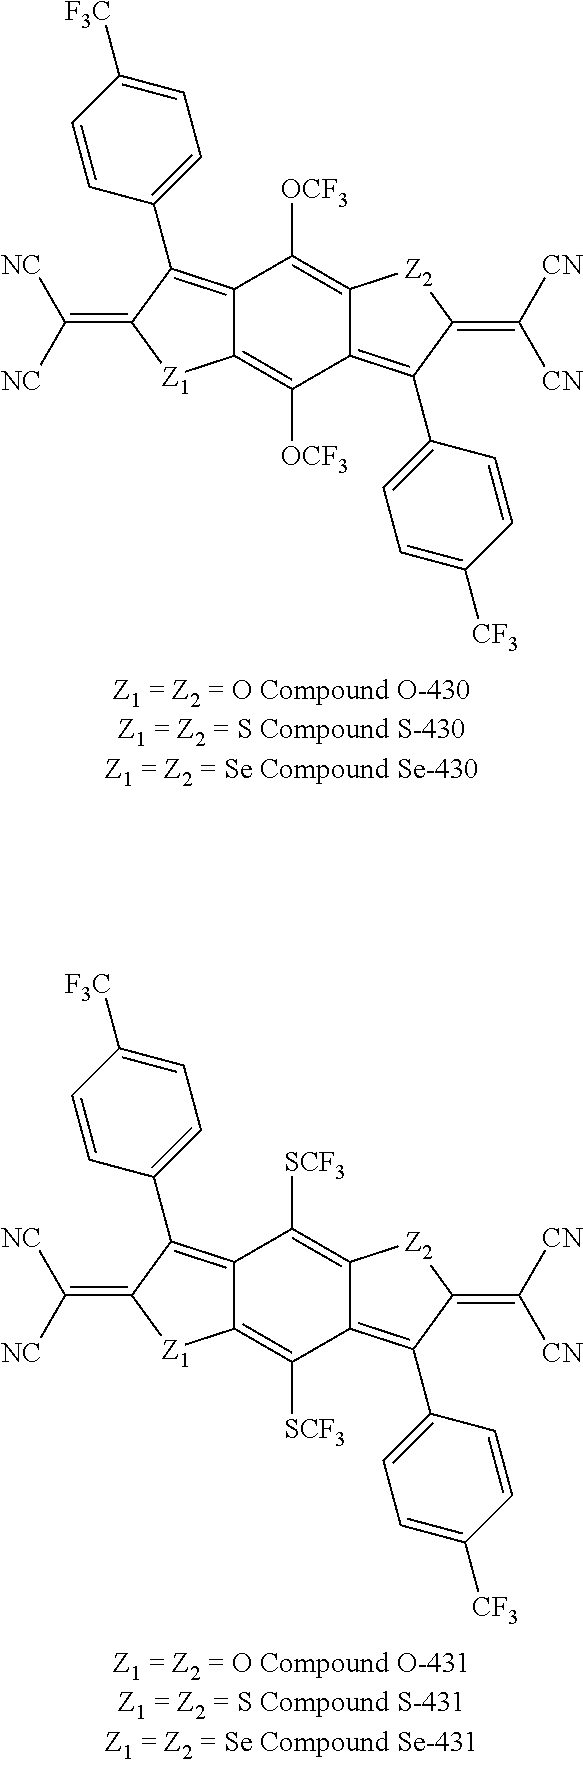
C12=C(C3=CC=C([F3C])C=C3)C(=C([NC])[NC])[Z1]C1=C([OCF3])C1=C(C3=CC=C([CF3])C=C3)C(=C([CN])[CN])[Z2]C1=C2[OCF3].C12=C(C3=CC=C([F3C])C=C3)C(=C([NC])[NC])[Z1]C1=C([SCF3])C1=C(C3=CC=C([CF3])C=C3)C(=C([CN])[CN])[Z2]C1=C2[SCF3]
